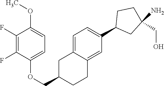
C1=C2C(=CC(C3CC(N)(CO)CC3)=C1)CCC(COC1=CC=C(OC)C(F)=C1F)C2
